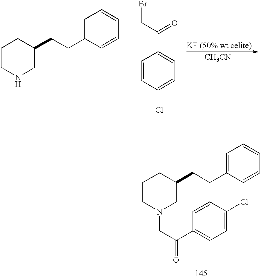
C1CN(CC(=O)C2=CC=C(Cl)C=C2)CC(CCC2=CC=CC=C2)C1.[KF (50% wt celite)].[CH3CN].C1CNCC(CCC2=CC=CC=C2)C1.C1=CC(C(=O)CBr)=CC=C1Cl
